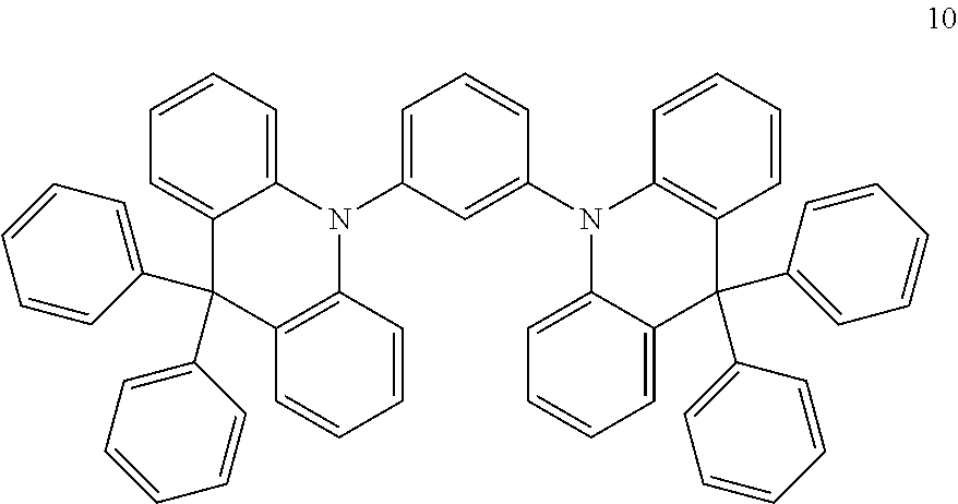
C1=C(N2C3=CC=CC=C3C(C3=CC=CC=C3)(C3=CC=CC=C3)C3=C2C=CC=C3)C=C(N2C3=CC=CC=C3C(C3=CC=CC=C3)(C3=CC=CC=C3)C3=C2C=CC=C3)C=C1
